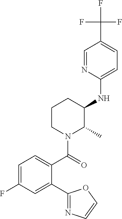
C1CN(C(=O)C2=CC=C(F)C=C2C2=NC=CO2)C(C)C(NC2=CC=C(C(F)(F)F)C=N2)C1
